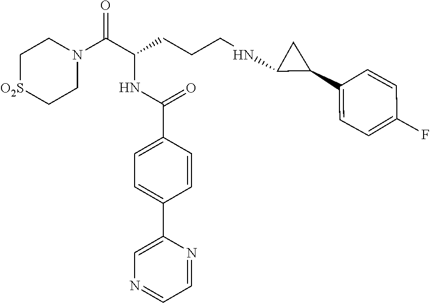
C1[O2S]CCN(C(C(CCCNC2C(C3=CC=C(F)C=C3)C2)NC(C2=CC=C(C3=CN=CC=N3)C=C2)=O)=O)C1
